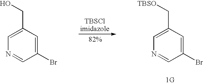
C1(Br)=CC(C[TBSO])=CN=C1.C1(Br)=CC(CO)=CN=C1
